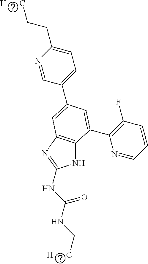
N1C2=C(N=C1NC(NC[H      C])=O)C=C(C1=CC=C(CC[H      C])N=C1)C=C2C1=C(F)C=CC=N1
